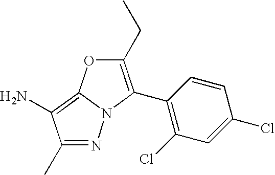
N1=C(C)C(N)=C2N1C(C1=C(Cl)C=C(Cl)C=C1)=C(CC)O2
